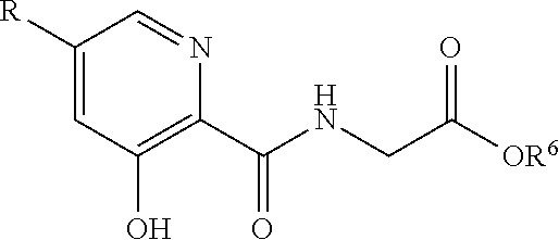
C1([R])=CC(O)=C(C(NCC([OR6])=O)=O)N=C1
